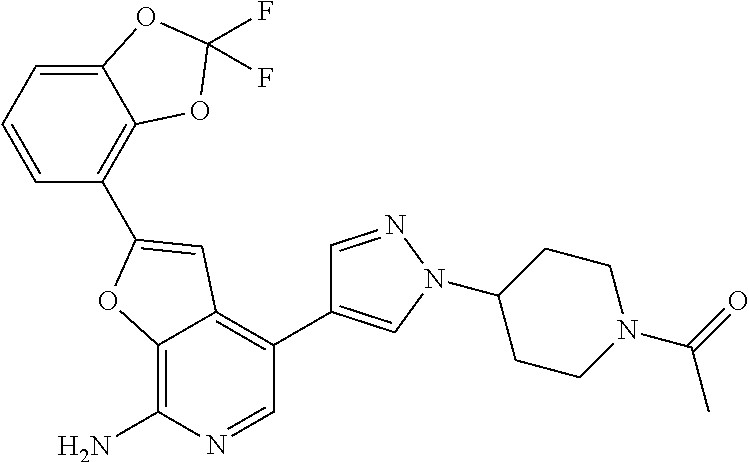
C12=C(N)N=CC(C3=CN(C4CCN(C(C)=O)CC4)N=C3)=C1C=C(C1=C3C(=CC=C1)OC(F)(F)O3)O2
